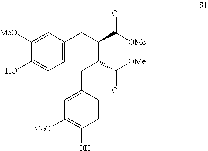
C1([MeO])=CC(CC(C(=O)[OMe])C(C(=O)[OMe])CC2=CC([MeO])=C(O)C=C2)=CC=C1O
